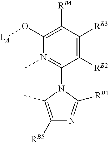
C1(O[LA])=C([RB4])C([RB3])=C([RB2])C(N2C(C)=C([RB5])N=C2[RB1])=N1C
